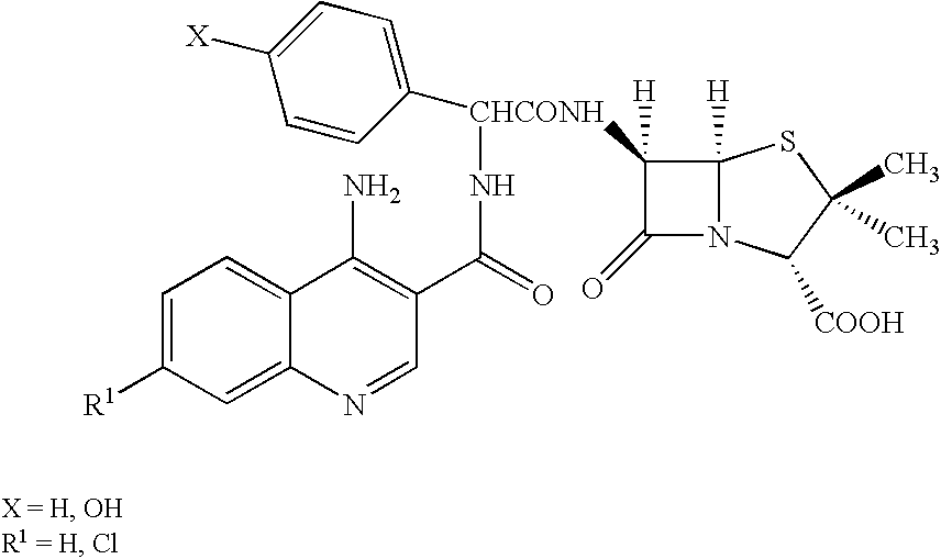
C1=C([R1])C=C2C(=C1)C(N)=C(C(=O)N[CHCONH](C1=CC=C([X])C=C1)C1([H])C(=O)N3C1([H])SC(C)(C)C3[COOH])C=N2
